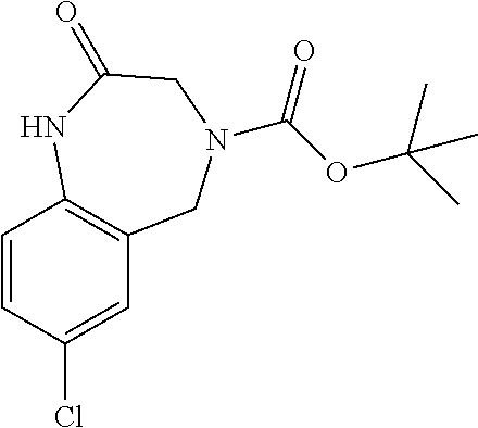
C1=CC(Cl)=CC2=C1NC(=O)CN(C(=O)OC(C)(C)C)C2
